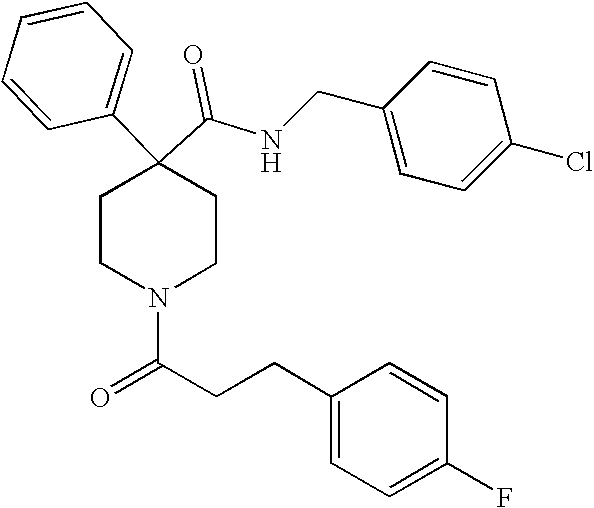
N(C(C1(C2=CC=CC=C2)CCN(C(=O)CCC2=CC=C(F)C=C2)CC1)=O)CC1=CC=C(Cl)C=C1
